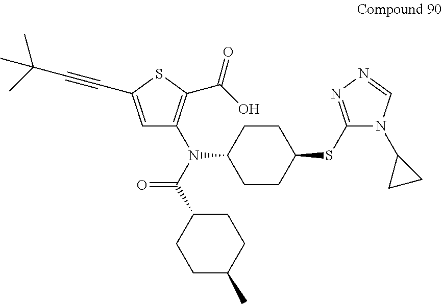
C1=C(C#CC(C)(C)C)SC(C(O)=O)=C1N(C(C1CCC(C)CC1)=O)C1CCC(SC2=NN=CN2C2CC2)CC1
